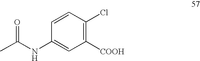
C1([COOH])=C(Cl)C=CC(NC(C)=O)=C1
